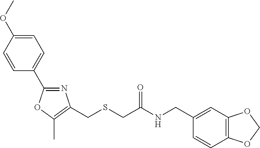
COC1=CC=C(C2=NC(CSCC(=O)NCC3=CC4=C(C=C3)OCO4)=C(C)O2)C=C1
